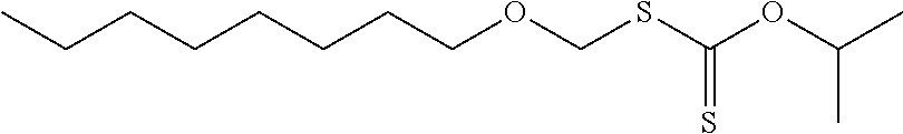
CCCCCCCCOCSC(OC(C)C)=S
